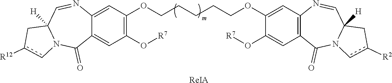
C1(OCCCCCOC2=CC3=C(C=C2O[R7])C(=O)N2C([H])(C=N3)Cc([R2])c2)=C(O[R7])C=C2C(=C1)N=CC1([H])N(C2=O)cc([R12])C1.[ReIA]
